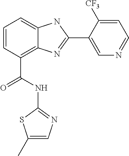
C1=CC(C(NC2=NC=C(C)S2)=O)=C2C(=C1)NC(C1=CN=CC=C1[CF3])=N2
